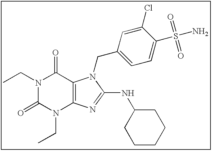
C(N1C(=O)N(CC)C2=C(C1=O)N(CC1=CC=C(S(N)(=O)=O)C(Cl)=C1)C(NC1CCCCC1)=N2)C
